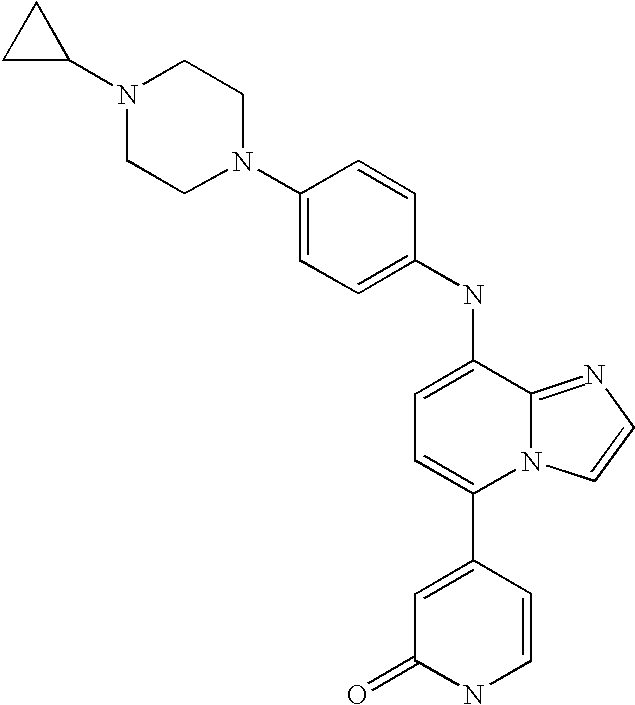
C1(NC2=CC=C(C3=CC(=O)NC=C3)N3C2=NC=C3)=CC=C(N2CCN(C3CC3)CC2)C=C1
